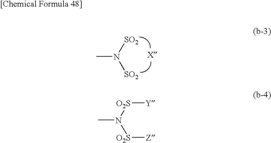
CN([SO2])[SO2].CN([O2S][Y])[O2S][Z]
